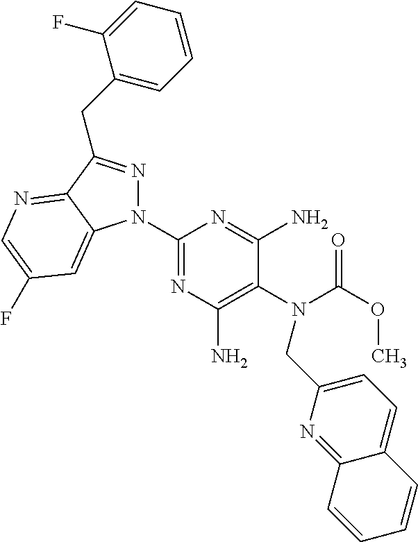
C1(N2N=C(CC3=CC=CC=C3F)C3=NC=C(F)C=C23)=NC(N)=C(N(C(OC)=O)CC2=CC=C3C(=N2)C=CC=C3)C(N)=N1
